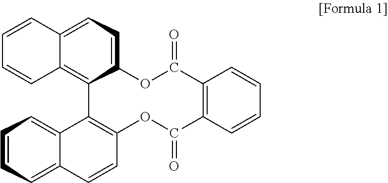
C1=CC2=CC=C3C(=C2C=C1)C1=C(C=CC2=CC=CC=C12)OC(=O)C1=C(C(=O)O3)C=CC=C1
